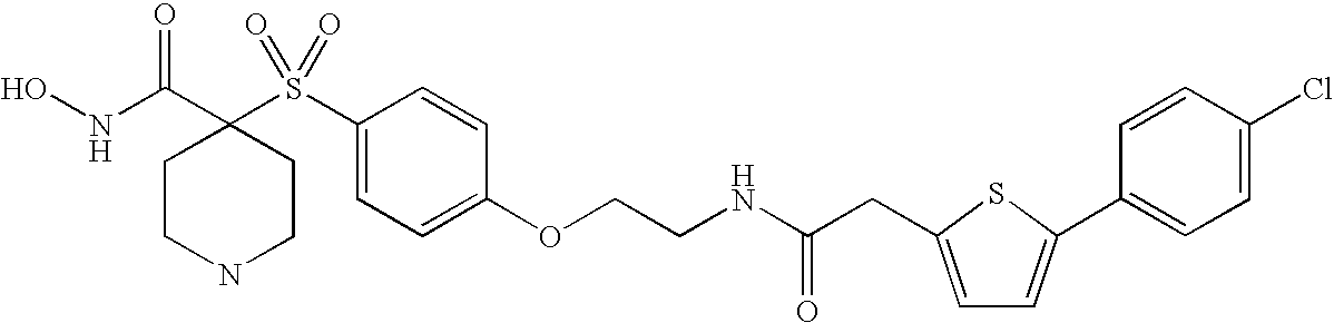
N(C(C1(S(C2=CC=C(OCCNC(=O)CC3=CC=C(C4=CC=C(Cl)C=C4)S3)C=C2)(=O)=O)CCNCC1)=O)O
